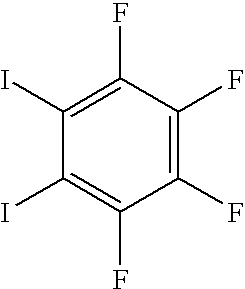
C1(F)=C(I)C(I)=C(F)C(F)=C1F
